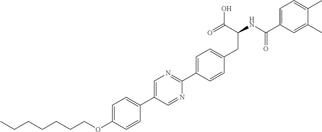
C(OC1=CC=C(C2=CN=C(C3=CC=C(CC(NC(C4=CC=C(C)C(C)=C4)=O)C(O)=O)C=C3)N=C2)C=C1)CCCCCC
